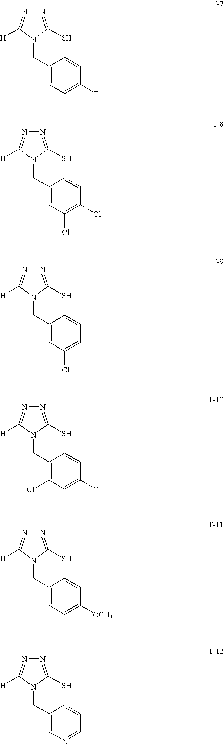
N1=C(S)N(CC2=CC=C(F)C=C2)C([H])=N1.N1=C(S)N(CC2=CC(Cl)=C(Cl)C=C2)C([H])=N1.N1=C(S)N(CC2=CC(Cl)=CC=C2)C([H])=N1.N1=C(S)N(CC2=C(Cl)C=C(Cl)C=C2)C([H])=N1.N1=C(S)N(CC2=CC=C([OCH3])C=C2)C([H])=N1.N1=C(S)N(CC2=CN=CC=C2)C([H])=N1
